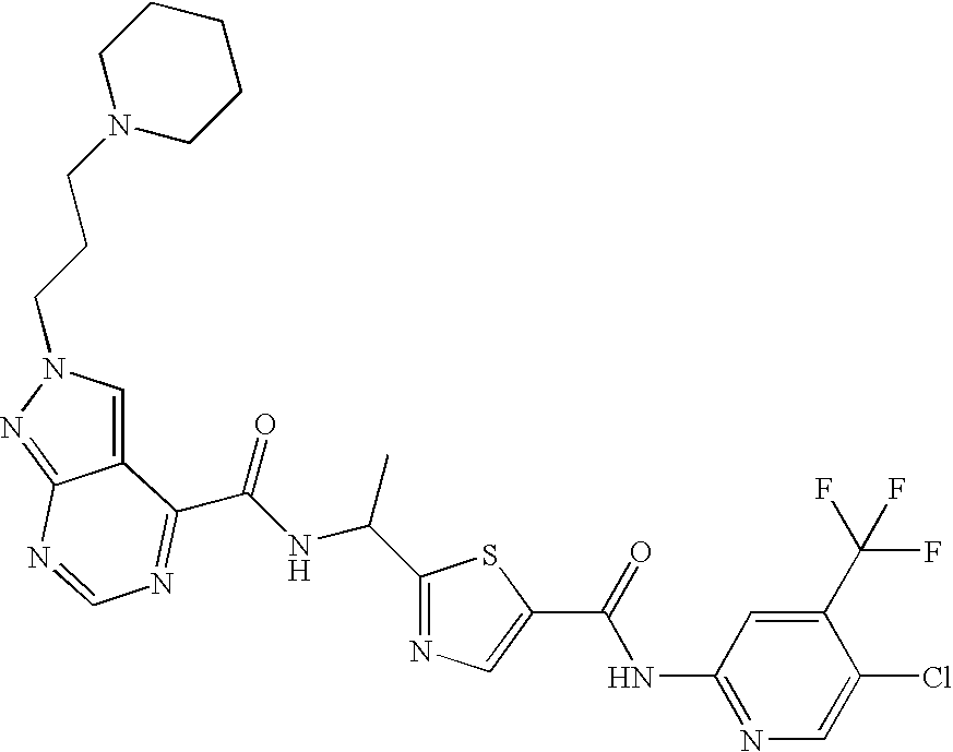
C12=CN(CCCN3CCCCC3)N=C1N=CN=C2C(=O)NC(C)C1=NC=C(C(NC2=NC=C(Cl)C(C(F)(F)F)=C2)=O)S1
